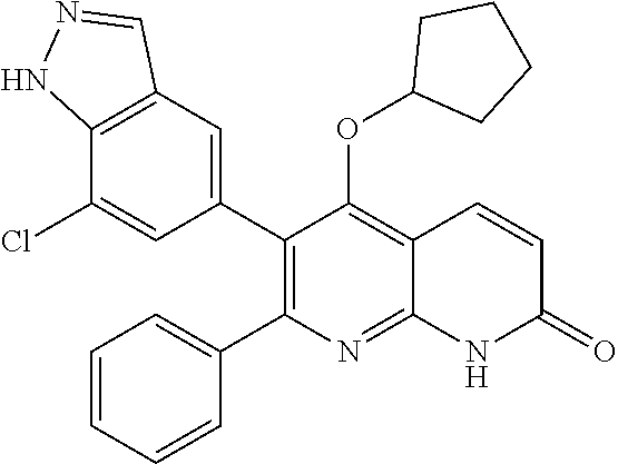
C12=C(C=C(C3=C(C4=CC=CC=C4)N=C4C(=C3OC3CCCC3)C=CC(=O)N4)C=C1Cl)C=NN2
